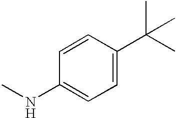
C1=CC(NC)=CC=C1C(C)(C)C
